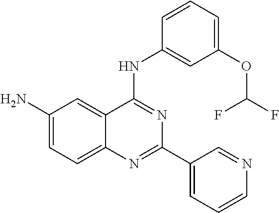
C1(N)=CC=C2C(=C1)C(NC1=CC(OC(F)F)=CC=C1)=NC(C1=CC=CN=C1)=N2
